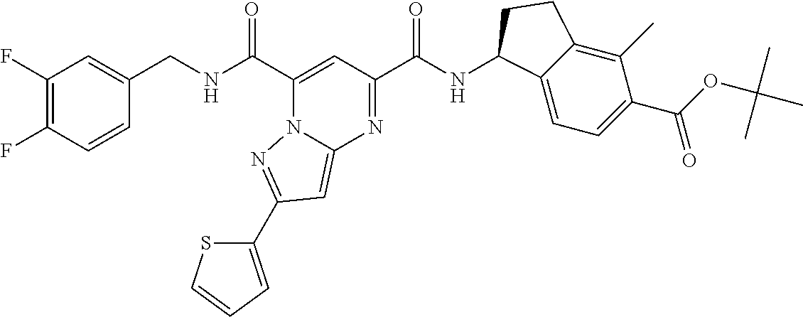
C1(F)=C(F)C=CC(CNC(C2=CC(C(NC3C4=CC=C(C(=O)OC(C)(C)C)C(C)=C4CC3)=O)=NC3=CC(C4=CC=CS4)=NN23)=O)=C1
